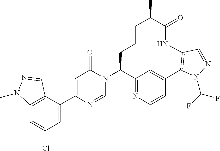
C12=C(C(C3=CC(=O)N(C4C5=NC=CC(=C5)C5=C(NC(=O)C(C)CCC4)C=NN5C(F)F)C=N3)=CC(Cl)=C1)C=NN2C
